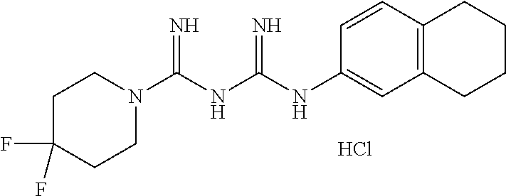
C1C(F)(F)CCN(C(NC(NC2=CC3=C(C=C2)CCCC3)=N)=N)C1.Cl
